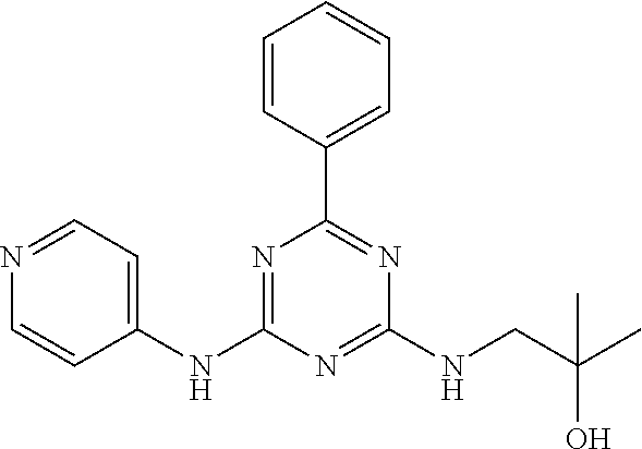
C1=CC(C2=NC(NCC(C)(O)C)=NC(NC3=CC=NC=C3)=N2)=CC=C1
